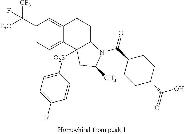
C(C1=CC=C2C(=C1)CCC1C2([O2S]C2=CC=C(F)C=C2)CC(C)N1C(C1CCC(C(O)=O)CC1)=O)([F3C])([CF3])F
